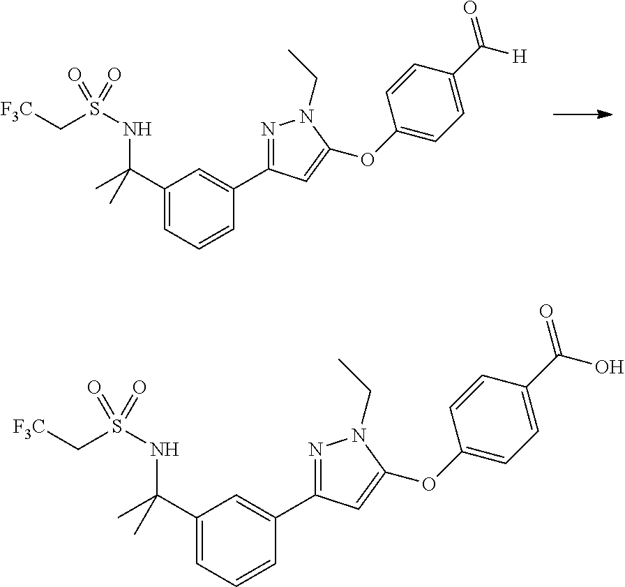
C1(C(C)(C)NS(C[F3C])(=O)=O)=CC=CC(C2=NN(CC)C(OC3=CC=C(C(=O)[H])C=C3)=C2)=C1.C1(C(C)(C)NS(C[F3C])(=O)=O)=CC=CC(C2=NN(CC)C(OC3=CC=C(C(=O)O)C=C3)=C2)=C1
